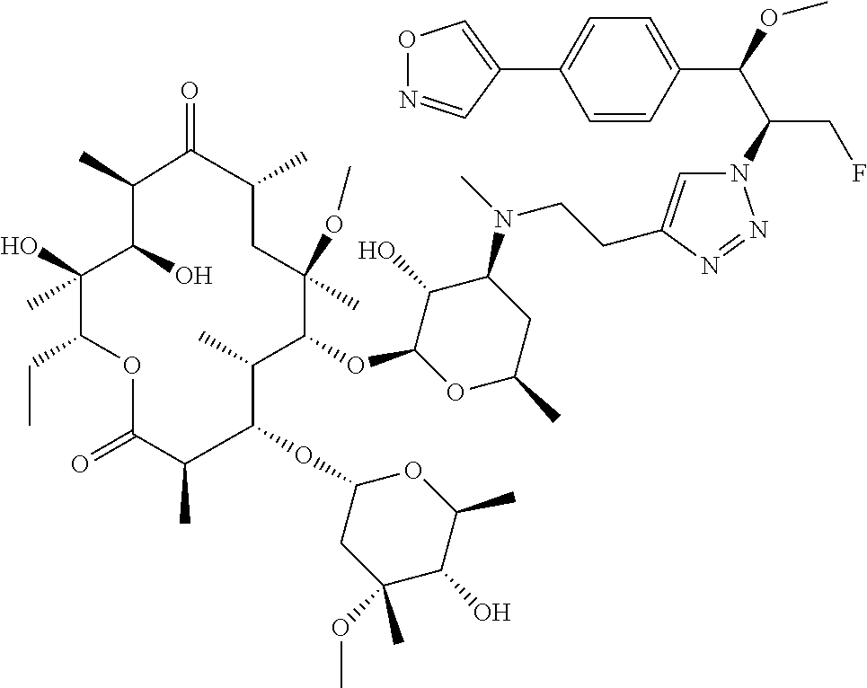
C(C(CF)N1C=C(CCN(C2C(O)C(OC3C(C)C(OC4CC(OC)(C)C(O)C(C)O4)C(C)C(=O)OC(CC)C(C)(O)C(O)C(C)C(=O)C(C)CC3(OC)C)OC(C)C2)C)N=N1)(OC)C1=CC=C(C2=CON=C2)C=C1
